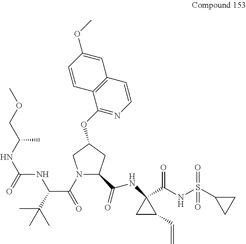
N1(C(=O)C(C(C)(C)C)NC(NC(COC)C)=O)C(C(=O)NC2(C(NS(C3CC3)(=O)=O)=O)CC2C=C)CC(OC2=NC=CC3=C2C=CC(OC)=C3)C1
